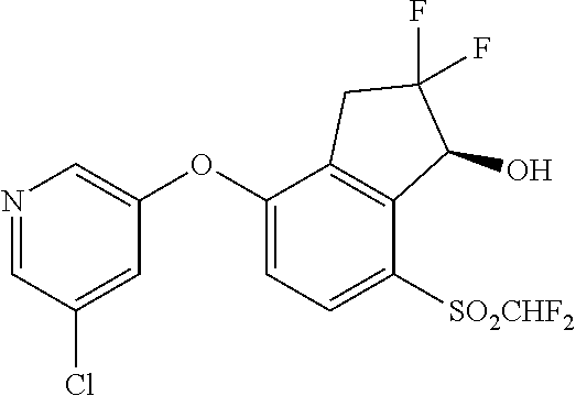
C1(OC2=CC=C([SO2CHF2])C3=C2CC(F)(F)C3O)=CN=CC(Cl)=C1
